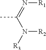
CC(=N[R1])N([R2])[R3]
